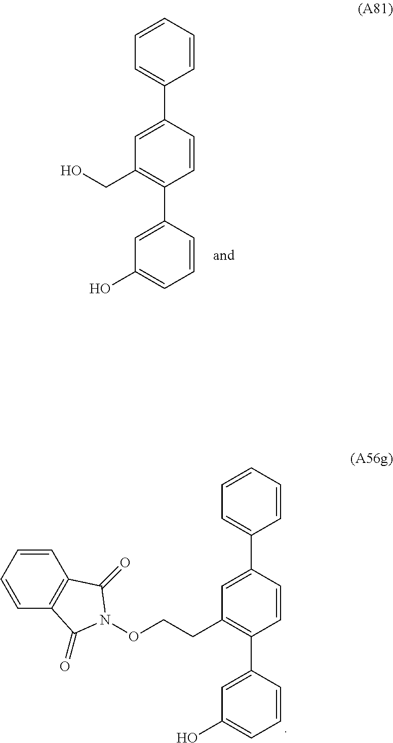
C1=CC=C(C2=CC(CCON3C(=O)C4=C(C3=O)C=CC=C4)=C(C3=CC(O)=CC=C3)C=C2)C=C1.C1=CC=C(C2=CC(CO)=C(C3=CC(O)=CC=C3)C=C2)C=C1
